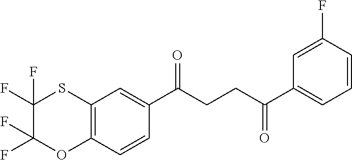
C12=C(C=CC(C(CCC(C3=CC=CC(F)=C3)=O)=O)=C1)OC(F)(F)C(F)(F)S2
